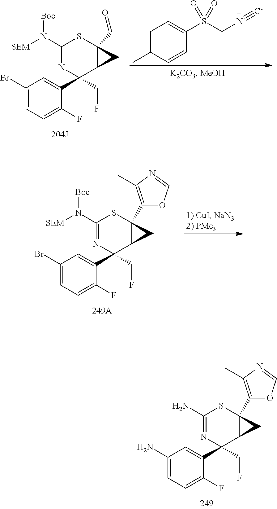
C1=C(C)C=CC(S(C(N#[C-])C)(=O)=O)=C1.C1(Br)=CC=C(F)C(C2(CF)C3C(C=O)(SC(N([Boc])[SEM])=N2)C3)=C1.C1(Br)=CC=C(F)C(C2(CF)C3C(C4=C(C)N=CO4)(SC(N([Boc])[SEM])=N2)C3)=C1.C1(N)=CC=C(F)C(C2(CF)C3C(C4=C(C)N=CO4)(SC(N)=N2)C3)=C1
